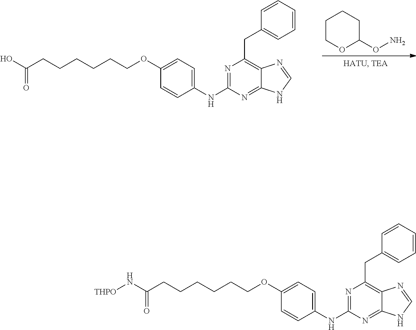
N1=C(NC2=CC=C(OCCCCCCC(O)=O)C=C2)N=C2C(=C1CC1=CC=CC=C1)N=CN2.C1COC(ON)CC1.N1=C(NC2=CC=C(OCCCCCCC(N[THPO])=O)C=C2)N=C2C(=C1CC1=CC=CC=C1)N=CN2
